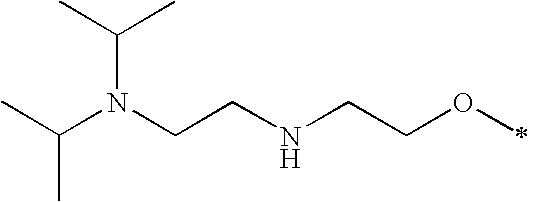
CC(N(C(C)C)CCNCCOC)C
